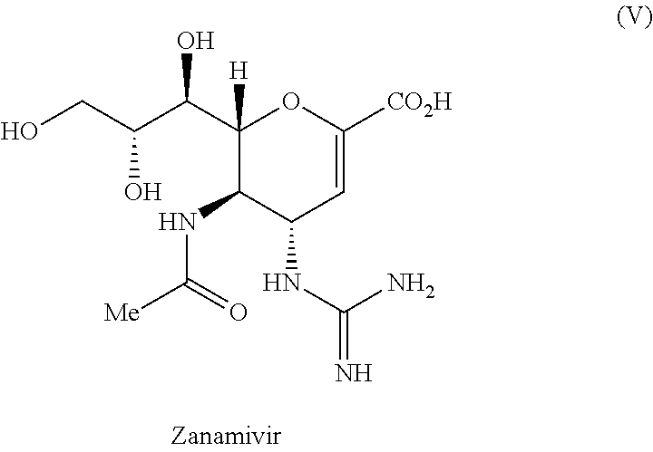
C1(C(C(CO)O)O)([H])C(NC([Me])=O)C(NC(N)=N)C=C([CO2H])O1
